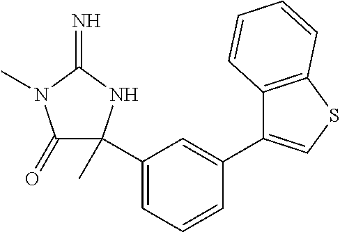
C1(=O)N(C)C(=N)NC1(C1=CC=CC(C2=CSC3=C2C=CC=C3)=C1)C
